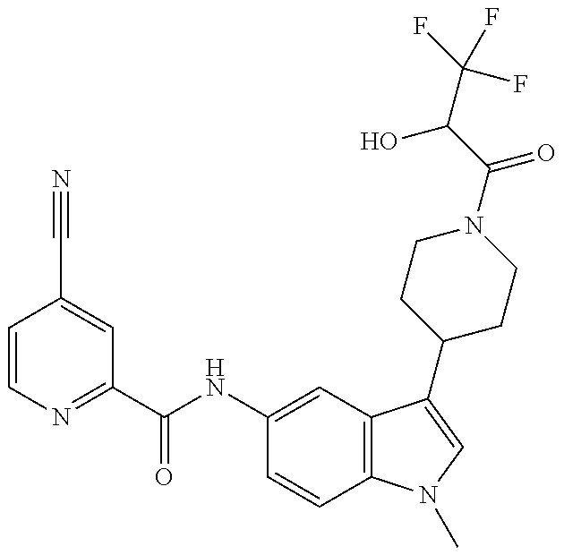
C1=CN=C(C(NC2=CC3=C(C=C2)N(C)C=C3C2CCN(C(=O)C(C(F)(F)F)O)CC2)=O)C=C1C#N
